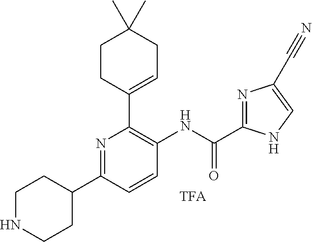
C1(C2=CCC(C)(C)CC2)=C(NC(C2=NC(C#N)=CN2)=O)C=CC(C2CCNCC2)=N1
